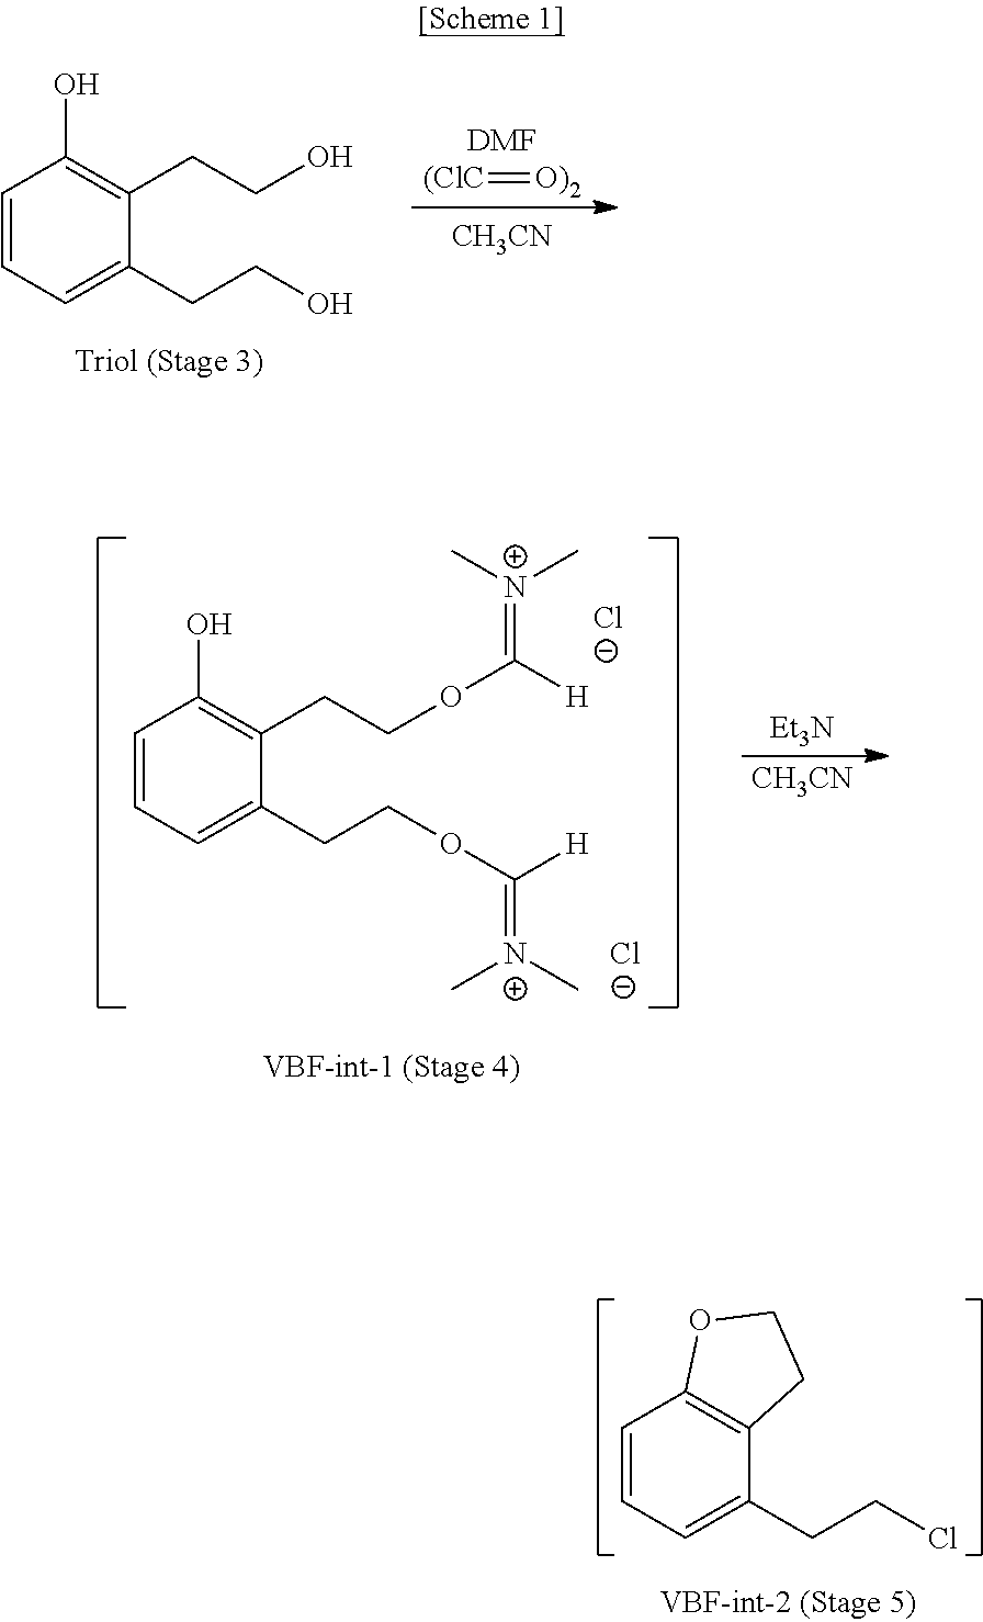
C1=CC=C(CCO)C(CCO)=C1O.[DMF].[(ClC]=[O)2].[CH3CN].C1=CC=C(CCOC([H])=[N+](C)C)C(CCOC([H])=[N+](C)C)=C1O.[Cl-].[Cl-].[Et3N].[CH3CN].C1=CC=C(CCCl)C2=C1OCC2
